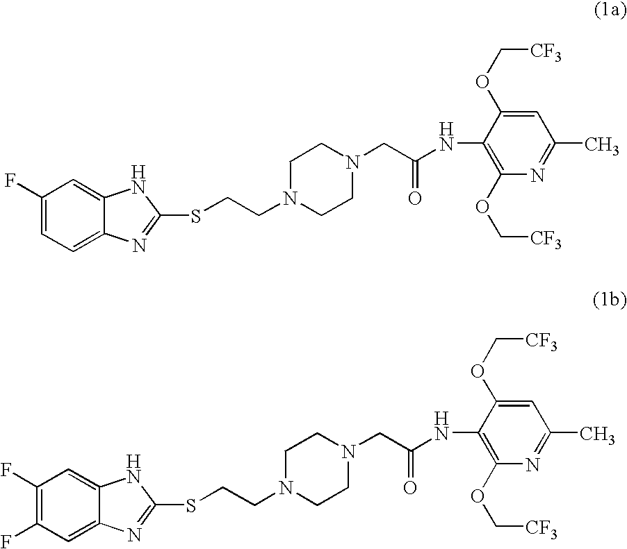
C1(F)=CC=C2C(=C1)NC(SCCN1CCN(CC(NC3=C(OC[CF3])N=C(C)C=C3OC[CF3])=O)CC1)=N2.C1(F)=C(F)C=C2C(=C1)NC(SCCN1CCN(CC(NC3=C(OC[CF3])N=C(C)C=C3OC[CF3])=O)CC1)=N2
